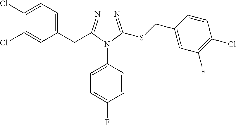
C1(Cl)=CC=C(CC2=NN=C(SCC3=CC(F)=C(Cl)C=C3)N2C2=CC=C(F)C=C2)C=C1Cl
